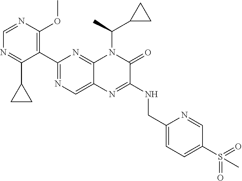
C1=NC(OC)=C(C2=NC=C3C(=N2)N(C(C)C2CC2)C(=O)C(NCC2=CC=C(S(=O)(=O)C)C=N2)=N3)C(C2CC2)=N1
